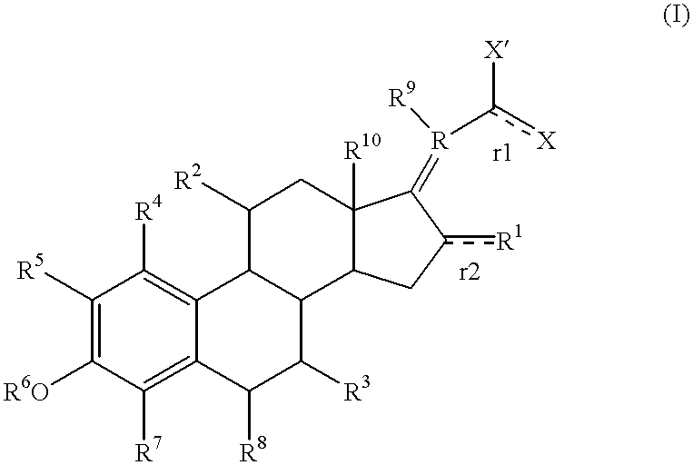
C1([R5])=C([R6O])C([R7])=C2C(=C1[R4])C1C(C([R3])C2[R8])C2C([R10])(CC1[R2])C(=[R](c([X])[X])[R9])c([R1])C2
